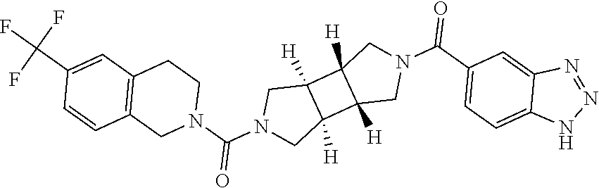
N1=NNC2=CC=C(C(N3CC4([H])C([H])(C3)C3([H])C4([H])CN(C(N4CCC5=C(C4)C=CC(C(F)(F)F)=C5)=O)C3)=O)C=C12
